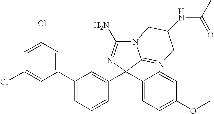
N12C(N)=NC(C3=CC(C4=CC(Cl)=CC(Cl)=C4)=CC=C3)(C3=CC=C(OC)C=C3)C1=NCC(NC(C)=O)C2
